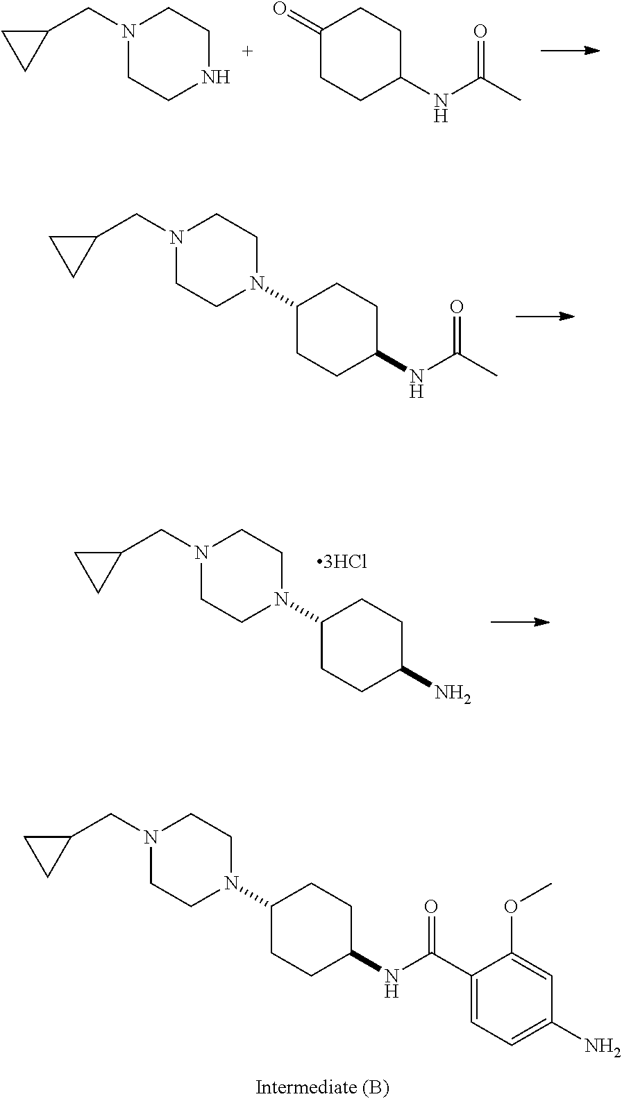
N1(CC2CC2)CCN(C2CCC(NC(C3=CC=C(N)C=C3OC)=O)CC2)CC1.N1(CC2CC2)CCNCC1.C1(=O)CCC(NC(=O)C)CC1.N1(CC2CC2)CCN(C2CCC(NC(C)=O)CC2)CC1.N1(CC2CC2)CCN(C2CCC(N)CC2)CC1.[3HCl]
